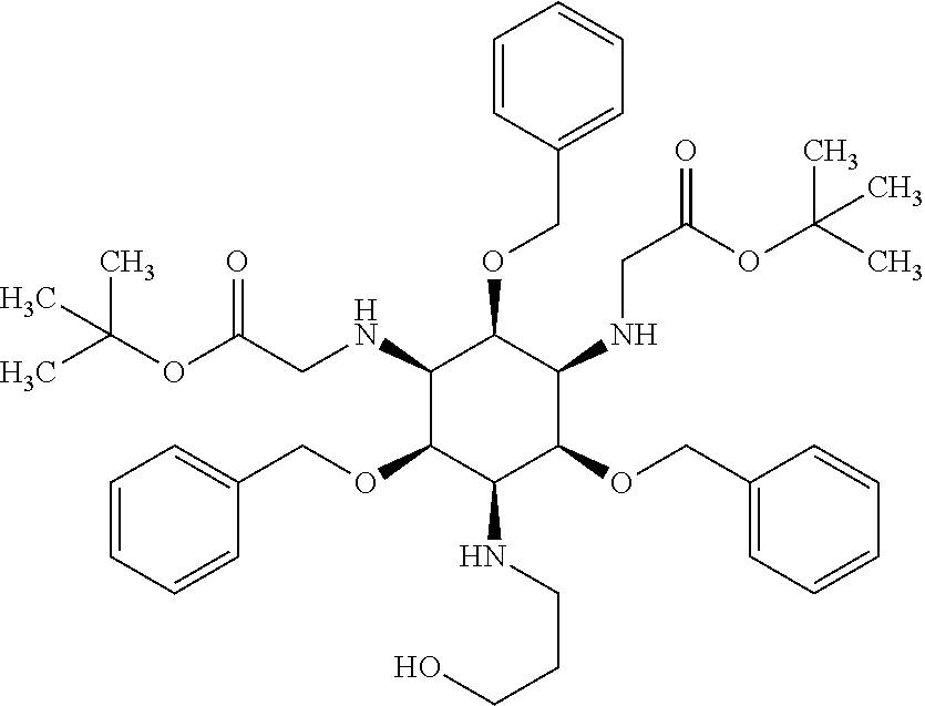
O(C(CNC1C(OCC2=CC=CC=C2)C(NCC(=O)OC(C)(C)C)C(OCC2=CC=CC=C2)C(NCCCO)C1OCC1=CC=CC=C1)=O)C(C)(C)C
